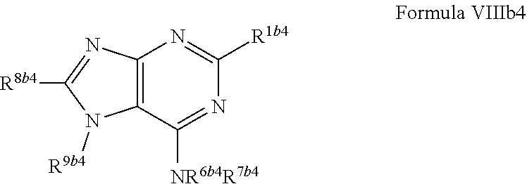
C12=C(C([NR6b4R7b4])=NC([R1b4])=N1)N([R9b4])C([R8b4])=N2
